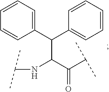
C(NC(C(C(C)C)=O)C(C1=CC=CC=C1)C1=CC=CC=C1)(C)C
